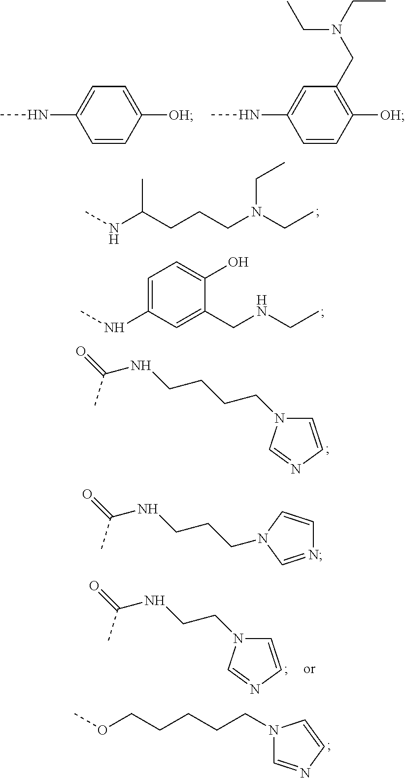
N(C(CCCN(CC)CC)C)C.C1=C(NC)C=C(CNCC)C(O)=C1.C1=CN=CN1CCCCNC(=O)C.N1(CCCCCOC)C=NC=C1.C1([OH])=CC=C(NC)C=C1.C1([OH])=C(CN(CC)CC)C=C(NC)C=C1.C1=CN=CN1CCNC(=O)C.C(CCNC(=O)C)N1C=CN=C1
